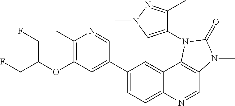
C1(C2=CC(OC(CF)CF)=C(C)N=C2)=CC=C2C(=C1)C1=C(C=N2)N(C)C(=O)N1C1=CN(C)N=C1C
